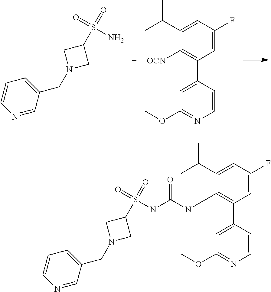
C1=NC=CC=C1CN1CC(S(=O)(=O)N)C1.O(C)C1=NC=CC(C2=C([OCN])C(C(C)C)=CC(F)=C2)=C1.C1(CN2CC(S(=O)(=O)NC(=O)NC3=C(C4=CC(OC)=NC=C4)C=C(F)C=C3C(C)C)C2)=CC=CN=C1
